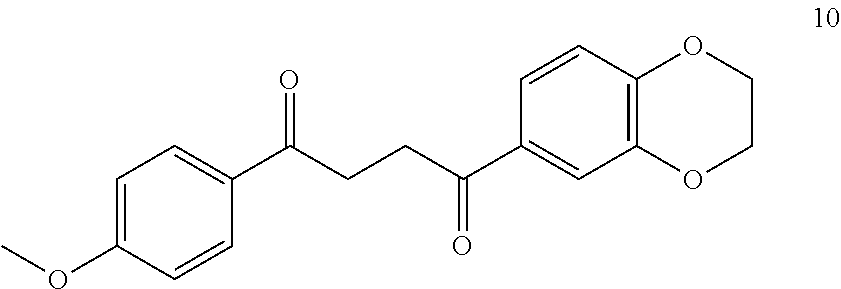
C1(C(CCC(C2=CC3=C(C=C2)OCCO3)=O)=O)=CC=C(OC)C=C1
